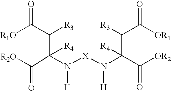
[R1O]C(C([R3])C(C([R2O])=O)([R4])N([X]N([H])C(C([OR2])=O)([R4])C(C([OR1])=O)[R3])[H])=O
